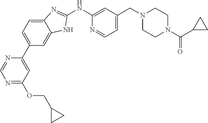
C12=CC=C(C3=CC(OCC4CC4)=NC=N3)C=C1NC(NC1=CC(CN3CCN(C(=O)C4CC4)CC3)=CC=N1)=N2
